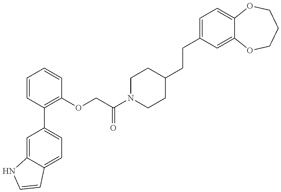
C1=C2C(=CC=C1C1=C(OCC(N3CCC(CCC4=CC=C5C(=C4)OCCCO5)CC3)=O)C=CC=C1)C=CN2
